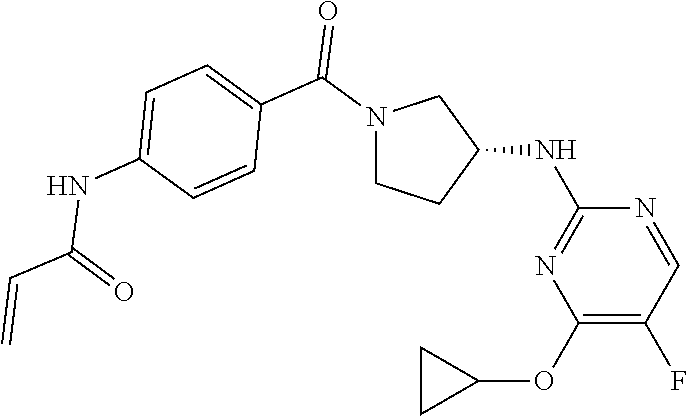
N1(C(C2=CC=C(NC(C=C)=O)C=C2)=O)CCC(NC2=NC(OC3CC3)=C(F)C=N2)C1
